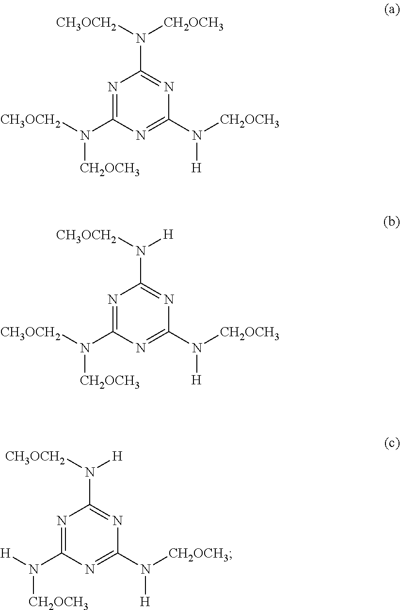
N1=C(N([CH3OCH2])[CH2OCH3])N=C(N([CH2OCH3])[H])N=C1N([CH2OCH3])[CH3OCH2].N1=C(N([CH3OCH2])[CH2OCH3])N=C(N([CH2OCH3])[H])N=C1N([H])[CH3OCH2].N1=C(N([H])[CH2OCH3])N=C(N([CH2OCH3])[H])N=C1N([H])[CH3OCH2]
